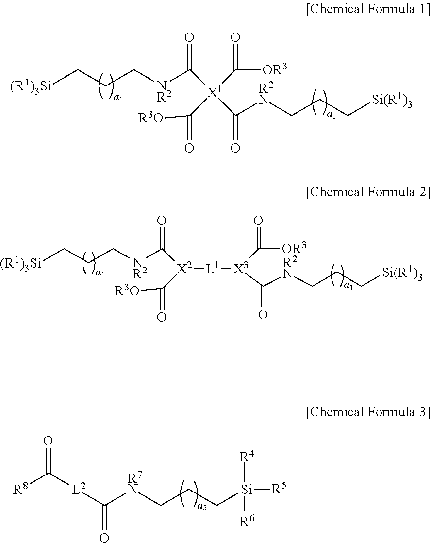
[(R1)3Si]CCC[NR2]C([X1](C([OR3])=O)(C([R3O])=O)C([R2N]CCC[Si(R1)3])=O)=O.[(R1)3Si]CCC[NR2]C([X2](C([R3O])=O)[L1][X3](C([OR3])=O)C([R2N]CCC[Si(R1)3])=O)=O.[R8]C(=O)[L2]C(=O)[R7N]CCC[Si]([R5])([R4])[R6]
